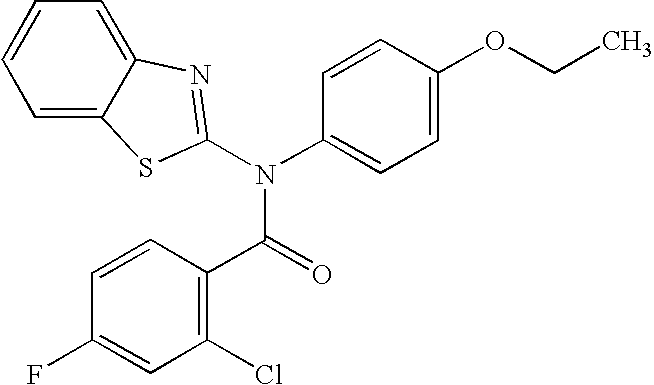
C1=C2C(=CC=C1)N=C(N(C1=CC=C(OCC)C=C1)C(=O)C1=C(Cl)C=C(F)C=C1)S2
